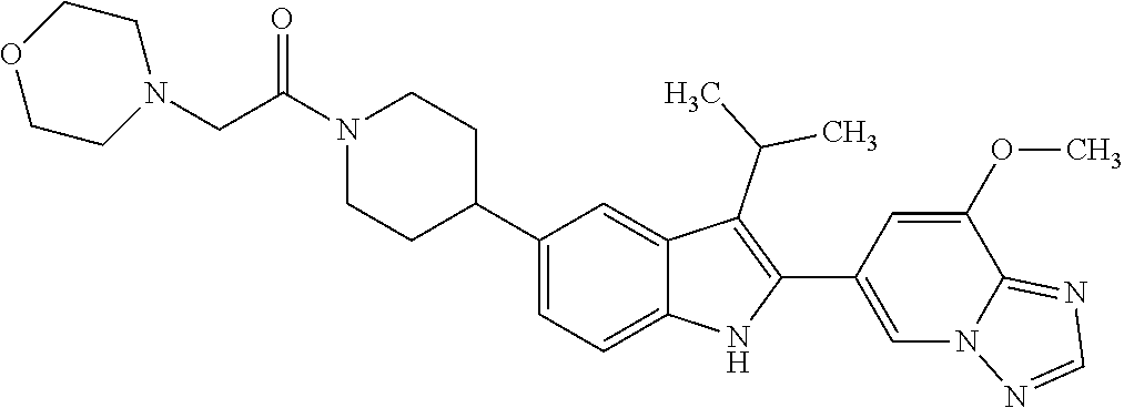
N1(C(CN2CCOCC2)=O)CCC(C2=CC=C3C(=C2)C(C(C)C)=C(C2=CN4C(=NC=N4)C(OC)=C2)N3)CC1
